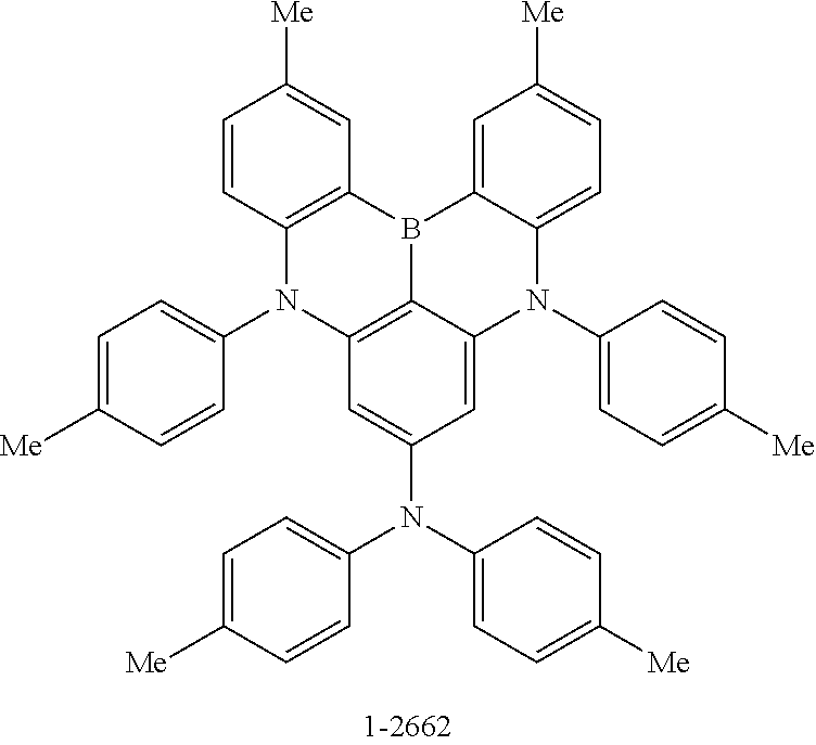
C1=CC2=C(C=C1[Me])B1C3=CC([Me])=CC=C3N(C3=CC=C([Me])C=C3)C3=CC(N(C4=CC=C([Me])C=C4)C4=CC=C([Me])C=C4)=CC(=C13)N2C1=CC=C([Me])C=C1
